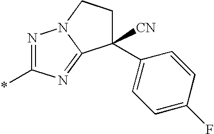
C1([CN])(C2=CC=C(F)C=C2)CCN2C1=NC(*)=N2
